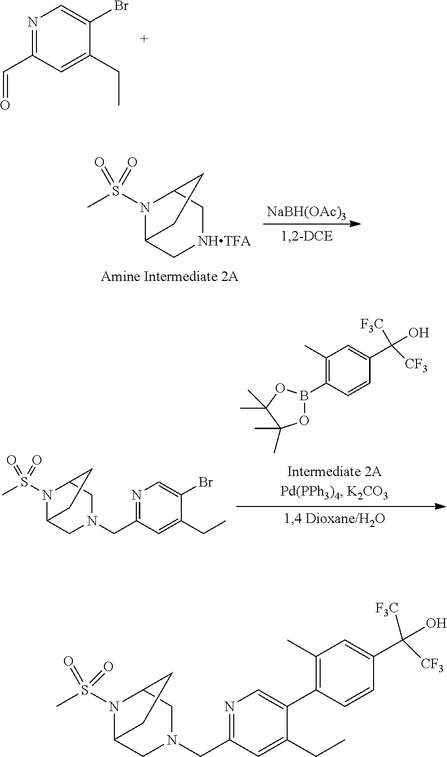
BrC1=CN=C(C=O)C=C1CC.[NaBH(OAc)3].N1(S(C)(=O)=O)C2C[NHTFA]CC1CC2.N1(S(C)(=O)=O)C2CN(CC3=NC=C(Br)C(CC)=C3)CC1CC2.C1(B2OC(C)(C)C(C)(C)O2)=C(C)C=C(C(O)([F3C])[CF3])C=C1.C1(C)=C(C2=CN=C(CN3CC4N(S(C)(=O)=O)C(C3)CC4)C=C2CC)C=CC(C(O)([F3C])[CF3])=C1
